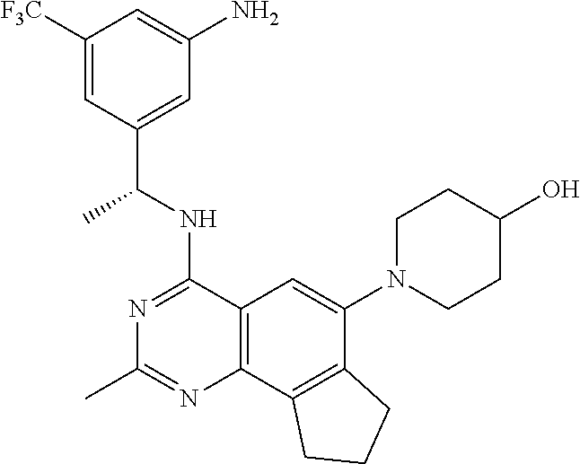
C12=C(C3=C(C(N4CCC(O)CC4)=C1)CCC3)N=C(C)N=C2NC(C1=CC(N)=CC([F3C])=C1)C
